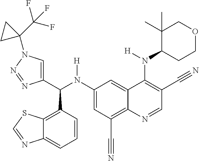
C1(N(C(C2=CN(C3(C(F)(F)F)CC3)N=N2)C2=C3C(=CC=C2)N=CS3)[H])=CC(C#N)=C2C(=C1)C(N(C1C(C)(C)COCC1)[H])=C(C#N)C=N2
